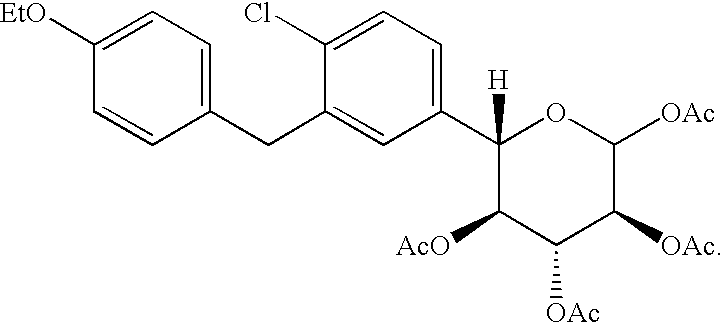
C1([EtO])=CC=C(CC2=CC(C3([H])C([AcO])C([OAc])C([OAc])C([OAc])O3)=CC=C2Cl)C=C1
